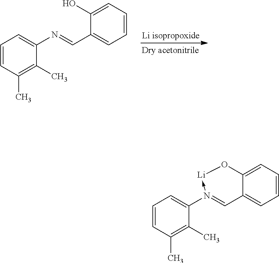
C1=CC(C)=C(C)C(N=CC2=CC=CC=C2O)=C1.C1=CC(C)=C(C)C(N2->[Li]OC3=CC=CC=C3C=2)=C1
